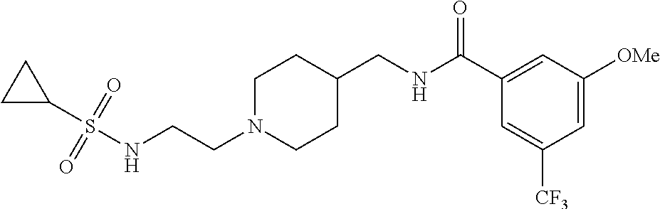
C(CN1CCC(CNC(C2=CC([OMe])=CC([CF3])=C2)=O)CC1)NS(C1CC1)(=O)=O
